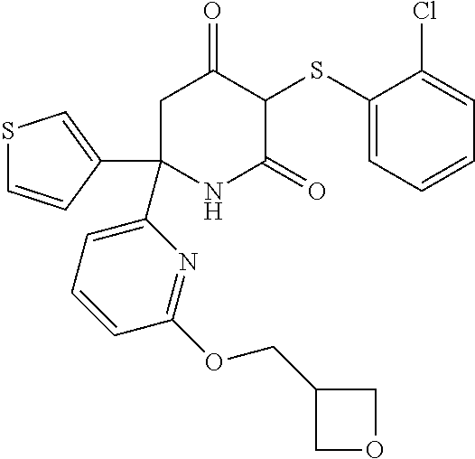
C1(SC2C(=O)CC(C3=CC=CC(OCC4COC4)=N3)(C3=CSC=C3)NC2=O)=CC=CC=C1Cl
